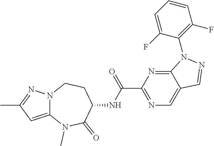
C12=CC(C)=NN1CCC(NC(C1=NC=C3C(=N1)N(C1=C(F)C=CC=C1F)N=C3)=O)C(=O)N2C
